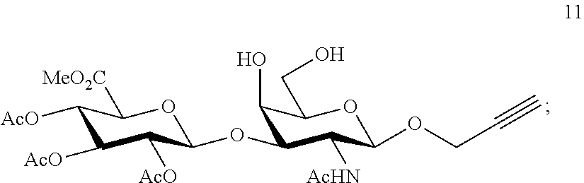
C1([AcO])C([AcO])C([AcO])C(OC2C(O)C(CO)OC(OCC#C)C2[AcHN])OC1[MeO2C]
